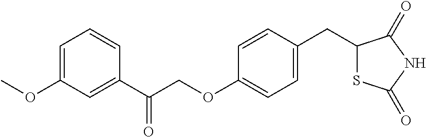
C1=C(OC)C=C(C(COC2=CC=C(CC3SC(=O)NC3=O)C=C2)=O)C=C1
